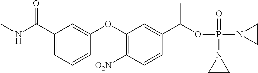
C1(C(NC)=O)=CC=CC(OC2=C([O2N])C=CC(C(OP(N3CC3)(=O)N3CC3)C)=C2)=C1
